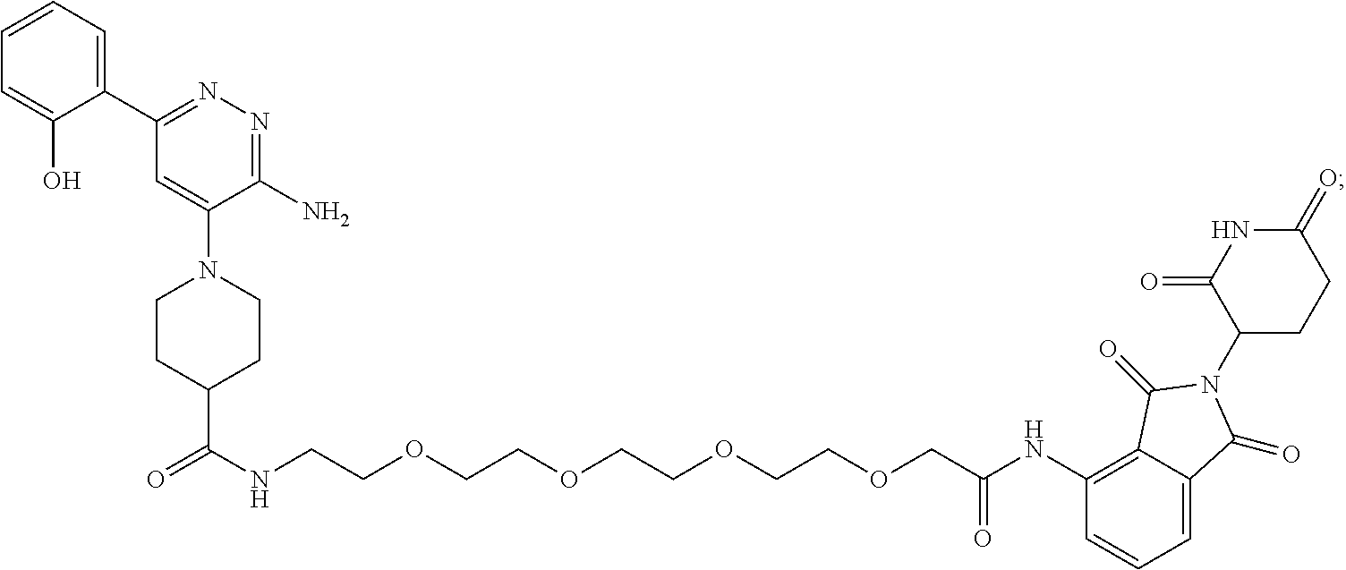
C(OCC(NC1=C2C(=CC=C1)C(=O)N(C1CCC(=O)NC1=O)C2=O)=O)COCCOCCOCCNC(C1CCN(C2=CC(C3=CC=CC=C3O)=NN=C2N)CC1)=O
